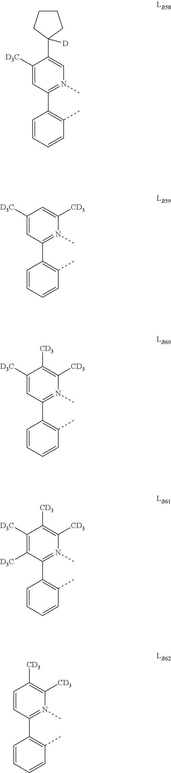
C1([D3C])=CC(C2=C(C)C=CC=C2)=N(C)C([CD3])=C1.C1([D3C])=CC(C2=C(C)C=CC=C2)=N(C)C([CD3])=C1[CD3].C1([D3C])=C([D3C])C(C2=C(C)C=CC=C2)=N(C)C([CD3])=C1[CD3].C1=CC(C2=C(C)C=CC=C2)=N(C)C([CD3])=C1[CD3].C1([D3C])=CC(C2=C(C)C=CC=C2)=N(C)C=C1C1([D])CCCC1
